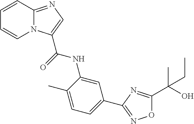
N12C(=NC=C1C(=O)NC1=CC(C3=NOC(C(O)(C)CC)=N3)=CC=C1C)C=CC=C2
